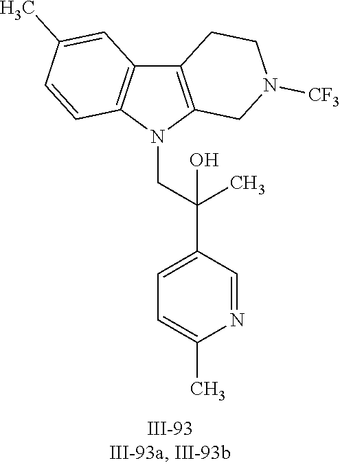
N1(CC(C2=CC=C(C)N=C2)(C)O)C2=C(C3=C1C=CC(C)=C3)CCN([CF3])C2
